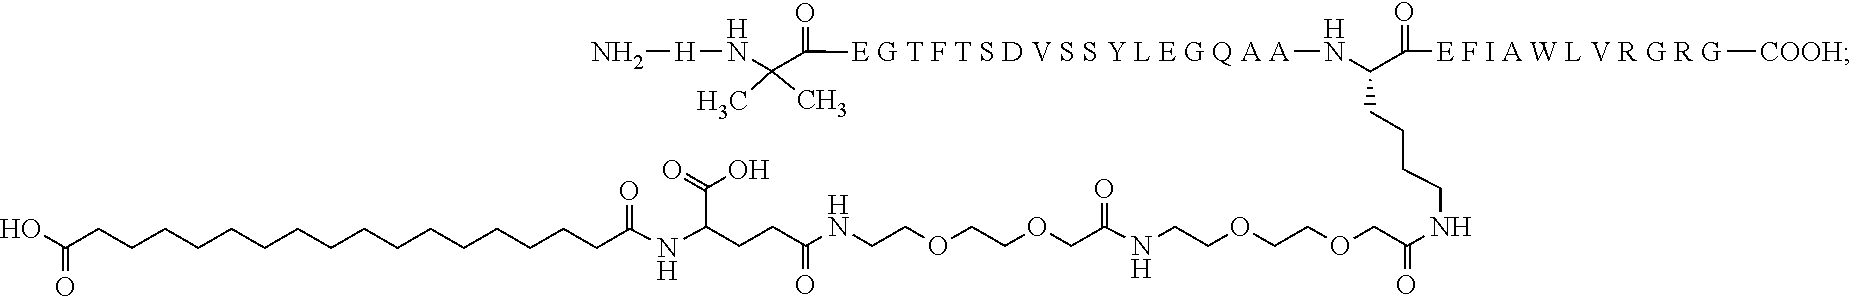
C(CCCCCCCCCC(NC(CCC(NCCOCCOCC(NCCOCCOCC(NCCCCC(N[E G T F T S D V S S Y L E G Q A A]C(=O)C(N[H]N)(C)C)C([ E F I A W L V R G R G][COOH])=O)=O)=O)=O)C(=O)O)=O)CCCCCCC(O)=O
